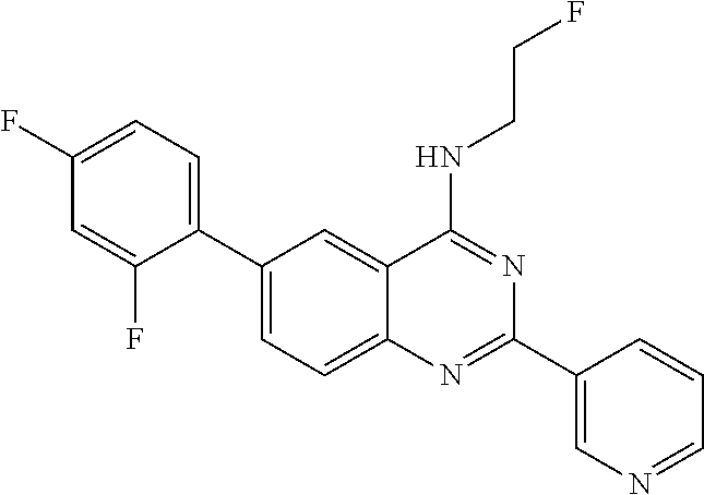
C1(C2=CC=C(F)C=C2F)=CC=C2C(=C1)C(NCCF)=NC(C1=CN=CC=C1)=N2
